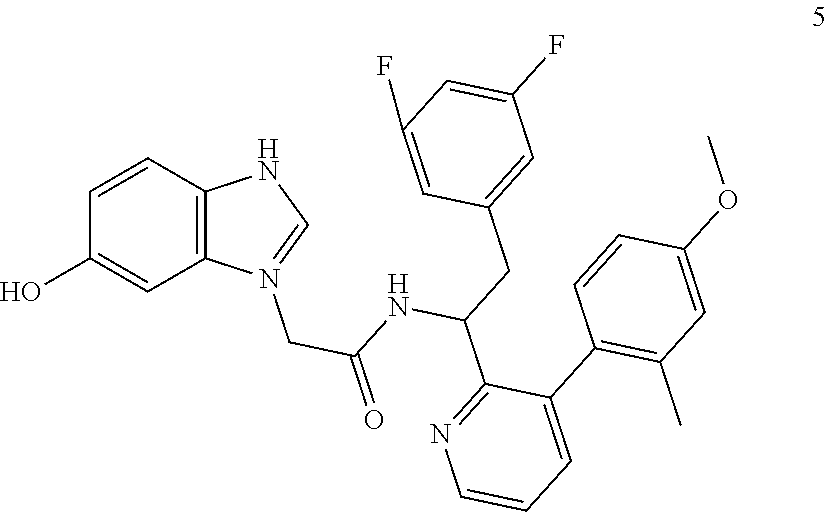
C1=CC2=C(C=C1O)N(CC(=O)NC(CC1=CC(F)=CC(F)=C1)C1=NC=CC=C1C1=C(C)C=C(OC)C=C1)=CN2
